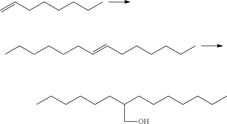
C=CCCCCCC.CCCCCCC=CCCCCCC.CCCCCCC(CCCCCCC)CO
